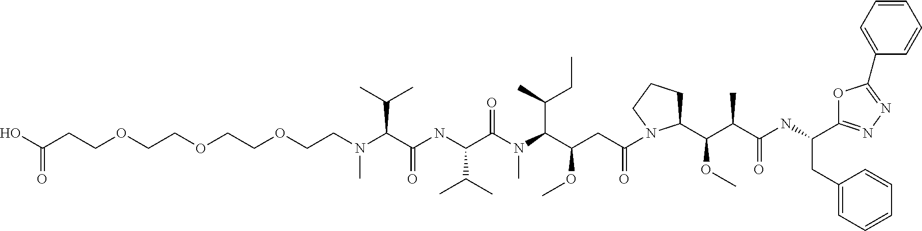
C(OCCOCCN(C(C(NC(C(N(C(C(CC(=O)N1C(C(C(C(NC(CC2=CC=CC=C2)C2=NN=C(C3=CC=CC=C3)O2)=O)C)OC)CCC1)OC)C(C)CC)C)=O)C(C)C)=O)C(C)C)C)COCCC(O)=O
